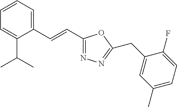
C1=CC=C(C=CC2=NN=C(CC3=CC(C)=CC=C3F)O2)C(C(C)C)=C1
